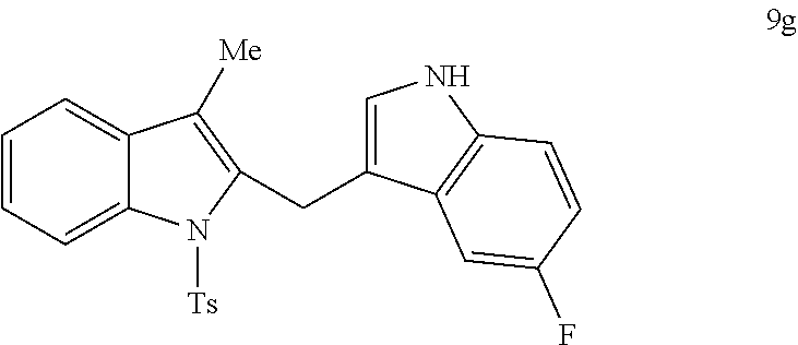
C1=CC=C2C(=C1)C([Me])=C(CC1=CNC3=C1C=C(F)C=C3)N2[Ts]
